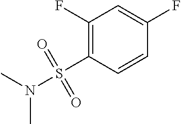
C1(F)=C(S(N(C)C)(=O)=O)C=CC(F)=C1
